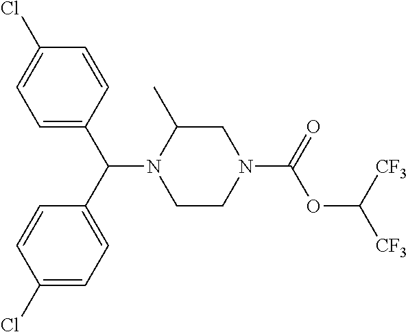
C1CN(C(=O)OC([CF3])[CF3])CC(C)N1C(C1=CC=C(Cl)C=C1)C1=CC=C(Cl)C=C1
